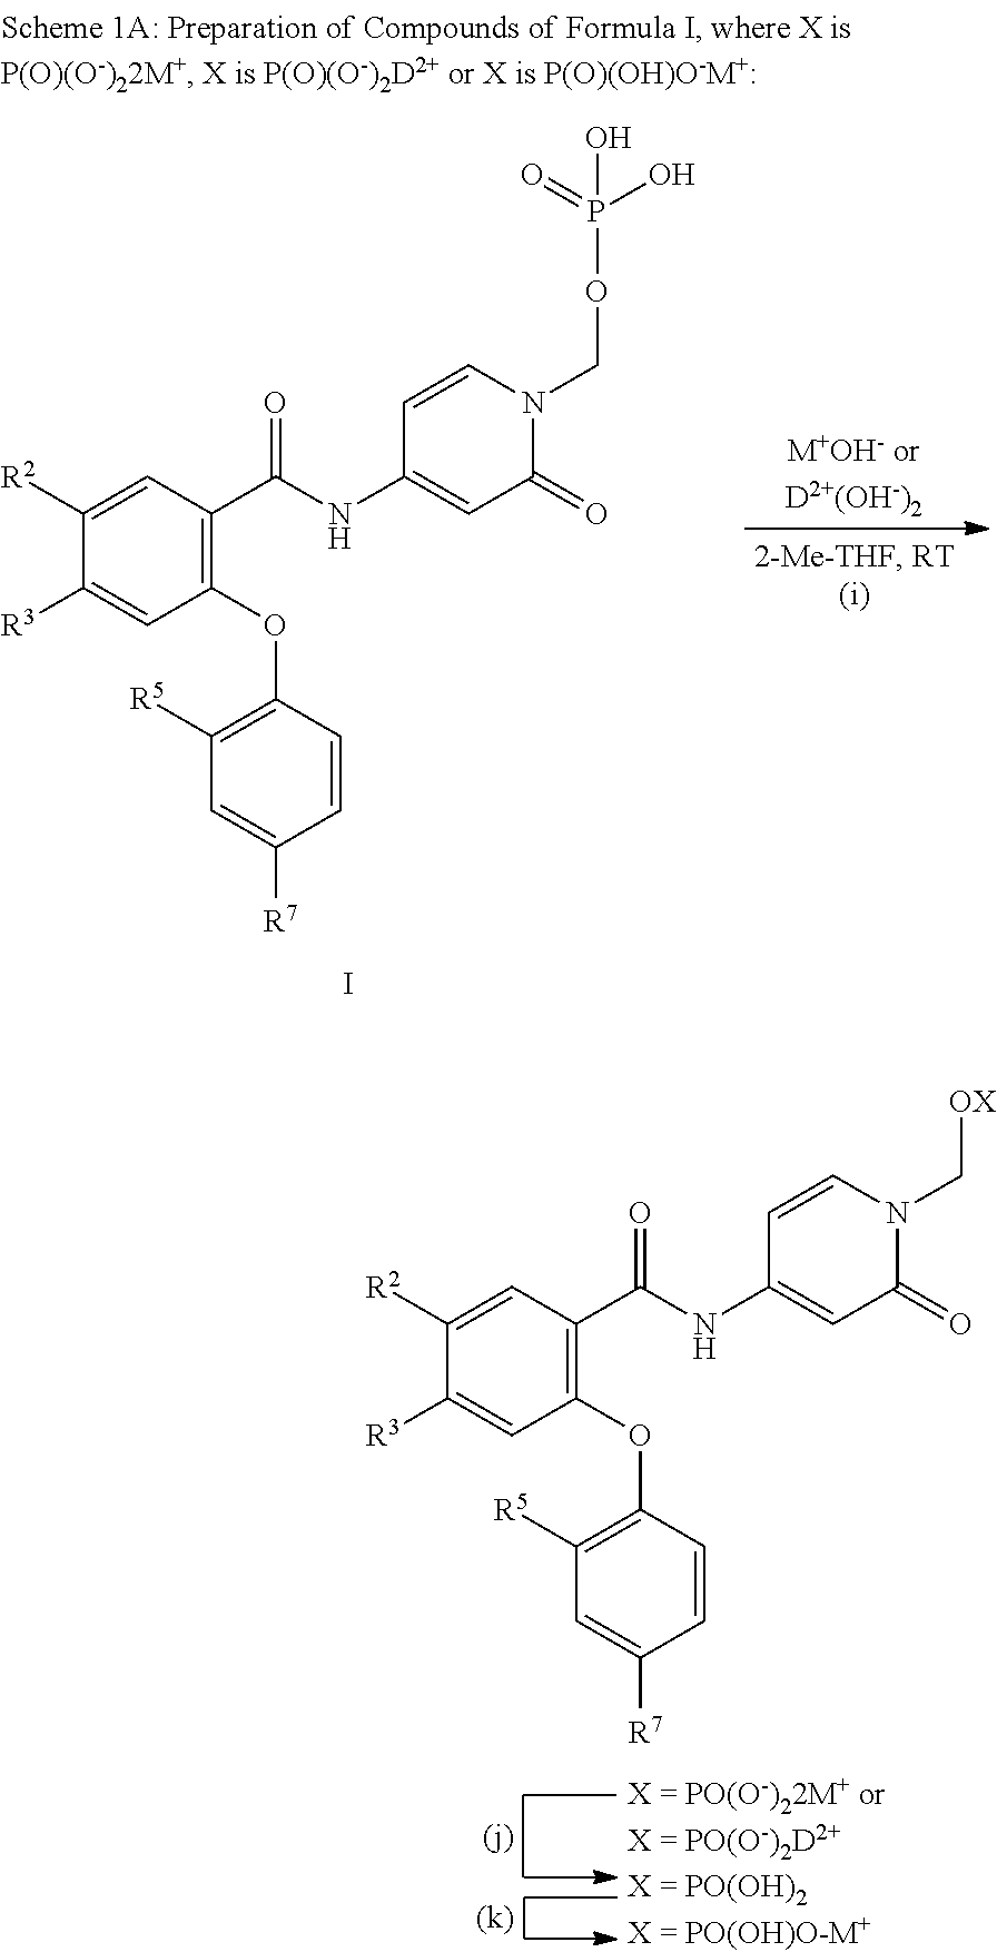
C1(OC2=C([R5])C=C([R7])C=C2)=C(C(NC2=CC(=O)N(COP(O)(=O)O)C=C2)=O)C=C([R2])C([R3])=C1.I.C1(OC2=C([R5])C=C([R7])C=C2)=C(C(NC2=CC(=O)N(C[OX])C=C2)=O)C=C([R2])C([R3])=C1
